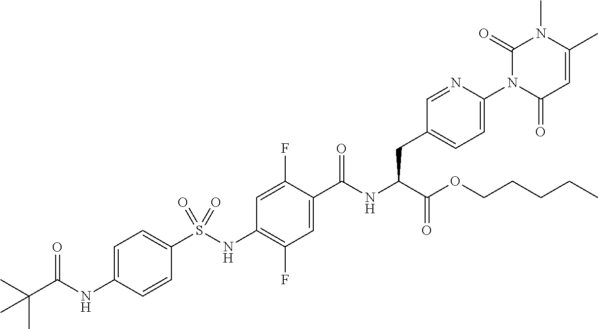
C1=CC(NC(C(C)(C)C)=O)=CC=C1S(NC1=C(F)C=C(C(NC(C(OCCCCC)=O)CC2=CC=C(N3C(=O)C=C(C)N(C)C3=O)N=C2)=O)C(F)=C1)(=O)=O
